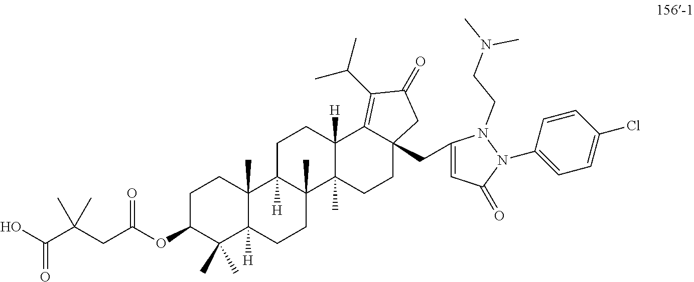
C1C(OC(CC(C(O)=O)(C)C)=O)C(C)(C)C2([H])C(C)(C1)C1([H])C(C)(CC2)C2(C)C([H])(CC1)C1=C(C(C)C)C(=O)CC1(CC1=CC(=O)N(C3=CC=C(Cl)C=C3)N1CCN(C)C)CC2
